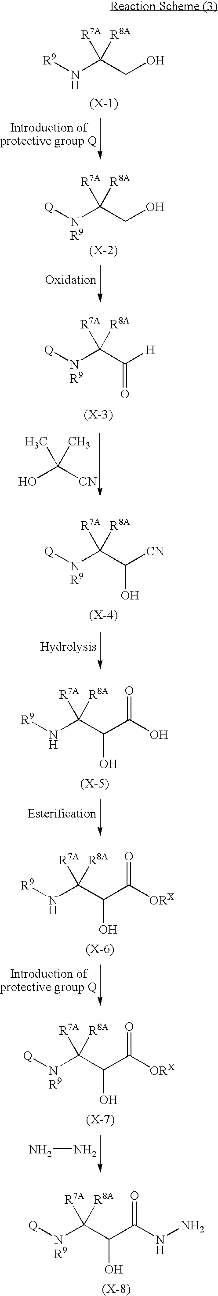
[Q][NR9]C(C(C(NN)=O)O)([R8A])[R7A].[R9]NC(CO)([R8A])[R7A].[Q][NR9]C(CO)([R8A])[R7A].[Q][NR9]C(C([H])=O)([R8A])[R7A].OC(C)([CN])C.[Q][NR9]C(C([CN])O)([R8A])[R7A].[R9]NC(C(C(O)=O)O)([R8A])[R7A].[R9]NC(C(C([ORX])=O)O)([R8A])[R7A].[Q][NR9]C(C(C([ORX])=O)O)([R8A])[R7A].NN
